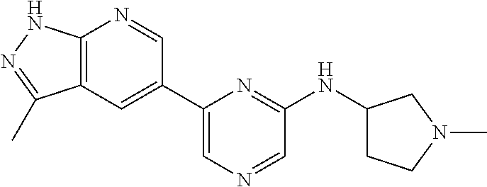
C1=C(C2=CC3=C(N=C2)NN=C3C)N=C(NC2CCN(C)C2)C=N1
